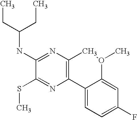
CCC(NC1=NC2=C(N=C1SC)C1=CC=C(F)C=C1O(C)C2)CC
